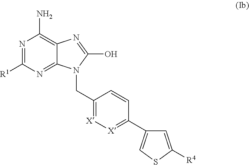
N1=C([R1])N=C2C(=C1N)N=C(O)N2CC1=[X][X]=C(C2=CSC([R4])=C2)C=C1
